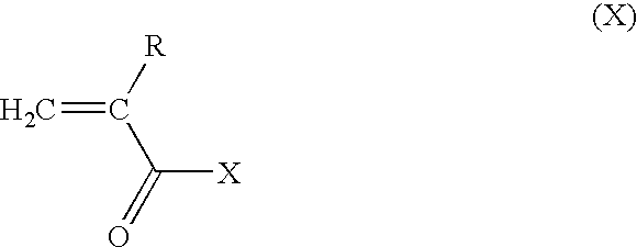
C(=C)([R])C(=O)[X]
